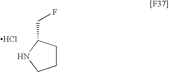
C1CC(CF)NC1.Cl
